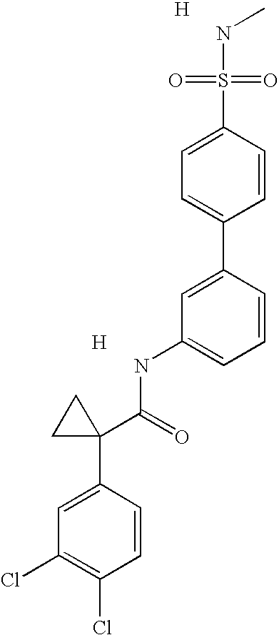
[H].C1=C(C2=CC=C(S(=O)(=O)NC)C=C2)C=CC=C1NC(C1(C2=CC(Cl)=C(Cl)C=C2)CC1)=O.[H]
